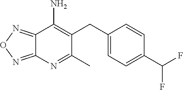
C1(C)=NC2=NON=C2C(N)=C1CC1=CC=C(C(F)F)C=C1
